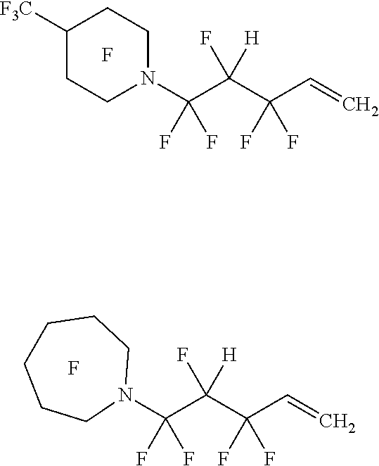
N1(C(C(C(C=C)(F)F)([H])F)(F)F)CCC([F3C])CC1.F.F.N1(C(C(C(C=C)(F)F)([H])F)(F)F)CCCCCC1
